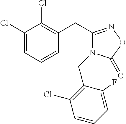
C1(Cl)=CC=CC(CC2=NOC(=O)N2CC2=C(Cl)C=CC=C2F)=C1Cl
